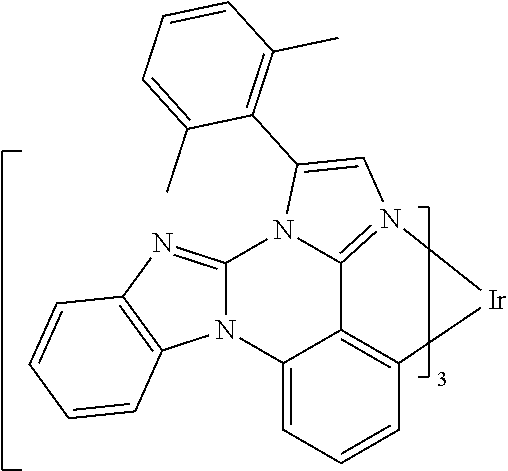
C12=C3C=CC=C1N1C(=NC4=C1C=CC=C4)N1C2=N([Ir]3)C=C1C1=C(C)C=CC=C1C
